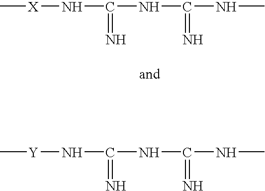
C[X]NC(NC(=N)NC)=N.C[Y]NC(NC(=N)NC)=N
